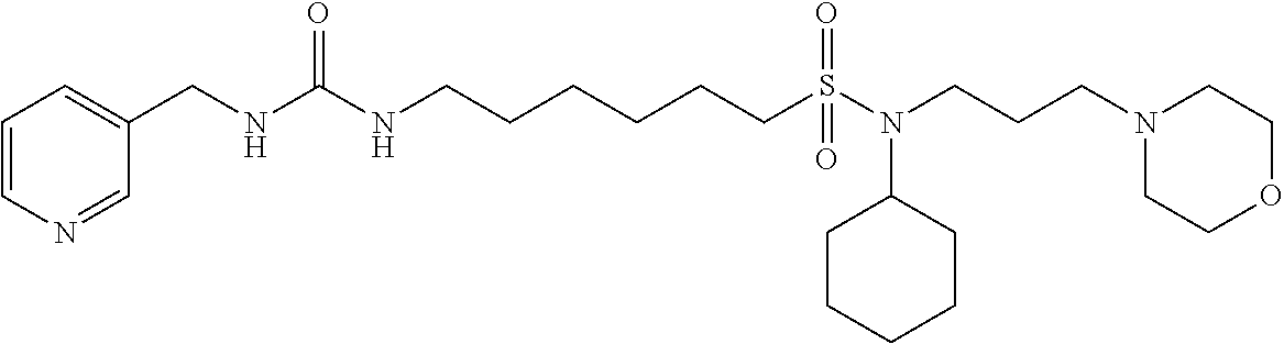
C(CCCCS(N(CCCN1CCOCC1)C1CCCCC1)(=O)=O)CNC(=O)NCC1=CC=CN=C1
